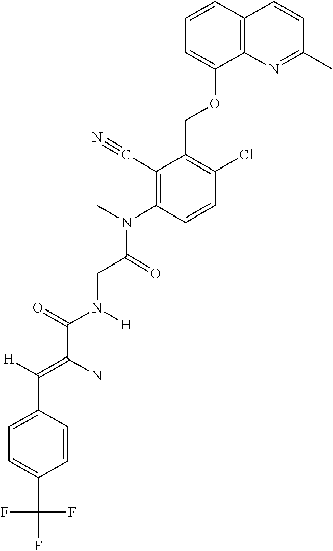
C1=CC2=C(C(OCC3=C(Cl)C=CC(N(C)C(=O)CN(C(C(N)=C([H])C4=CC=C(C(F)(F)F)C=C4)=O)[H])=C3C#N)=C1)N=C(C)C=C2
